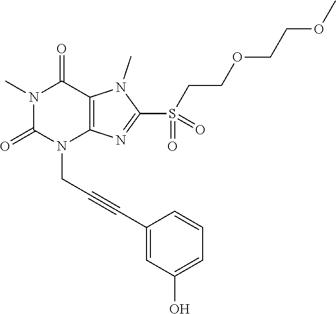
N1(C)C(=O)N(CC#CC2=CC(O)=CC=C2)C2=C(C1=O)N(C)C(S(CCOCCOC)(=O)=O)=N2
